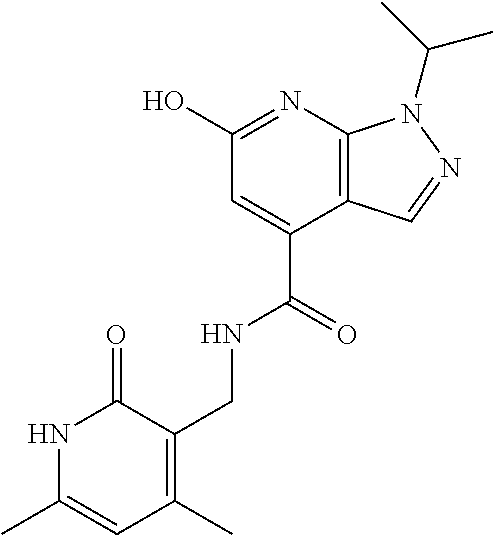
C(C1=CC(O)=NC2=C1C=NN2C(C)C)(=O)NCC1=C(C)C=C(C)NC1=O
